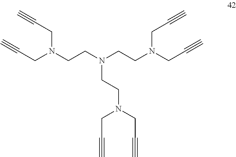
C(CN(CCN(CCN(CC#C)CC#C)CCN(CC#C)CC#C)CC#C)#C
